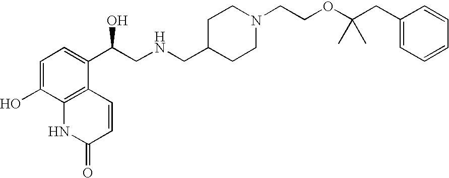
C1=C(O)C2=C(C(C(CNCC3CCN(CCOC(CC4=CC=CC=C4)(C)C)CC3)O)=C1)C=CC(=O)N2
